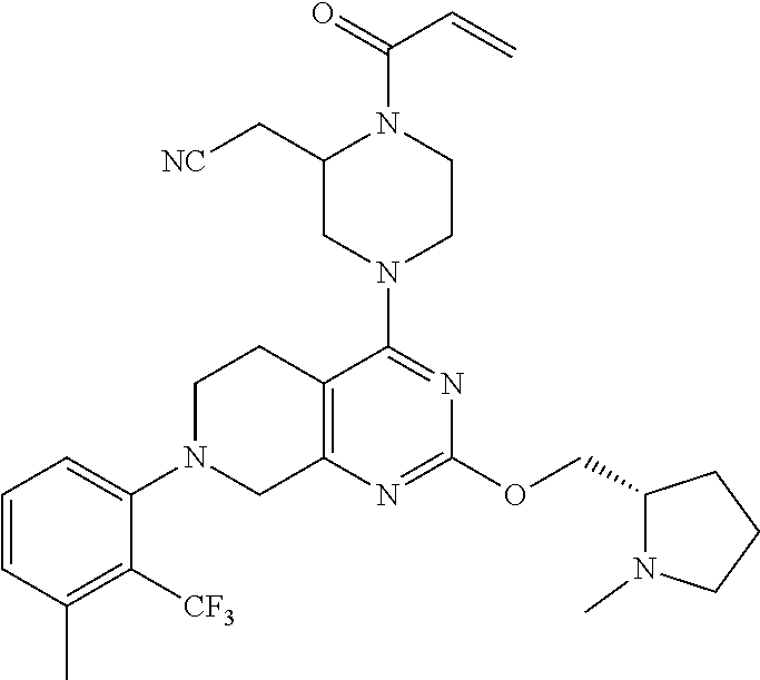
N1(C2=NC(OCC3N(C)CCC3)=NC3=C2CCN(C2=CC=CC(C)=C2[CF3])C3)CCN(C(=O)C=C)C(C[NC])C1
